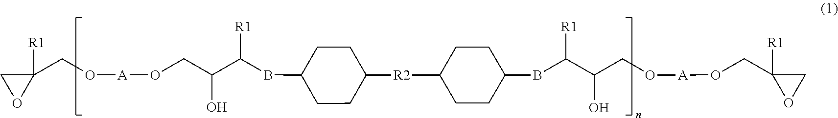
C1CC([R2]C2CCC(BC(C(CO[A]OCC3([R1])OC3)O)[R1])CC2)CCC1BC(C(CO[A]OCC1([R1])CO1)O)[R1]
